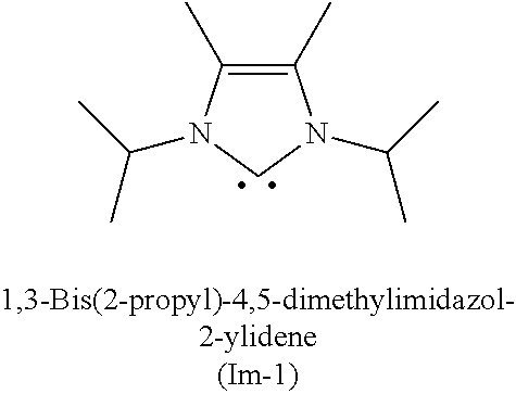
C1(C)=C(C)N(C(C)C)CN1C(C)C
